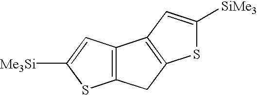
C12=C(C=C([Me3Si])S1)C1=C(C2)SC([SiMe3])=C1
